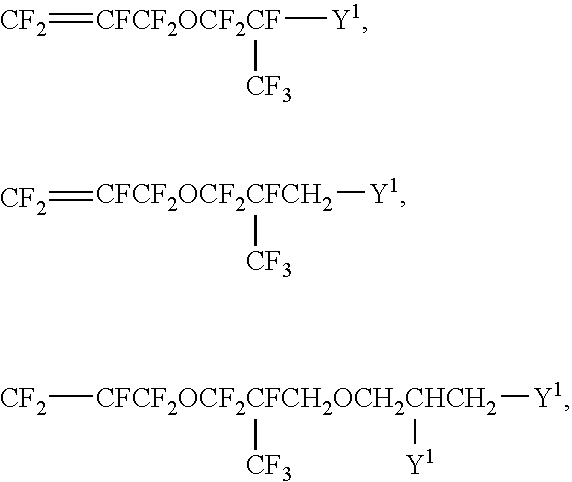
[CF2]=[CFCF2OCF2CF]([Y1])[CF3].[CF2]=[CFCF2OCF2CFCH2]([Y1])[CF3].[CF2][CFCF2OCF2CFCH2OCH2CHCH2]([Y1])([CF3])[Y1]
